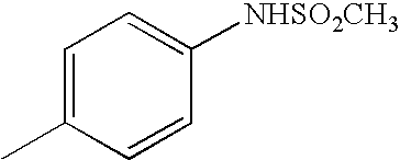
C1=C(C)C=CC([NHSO2CH3])=C1
